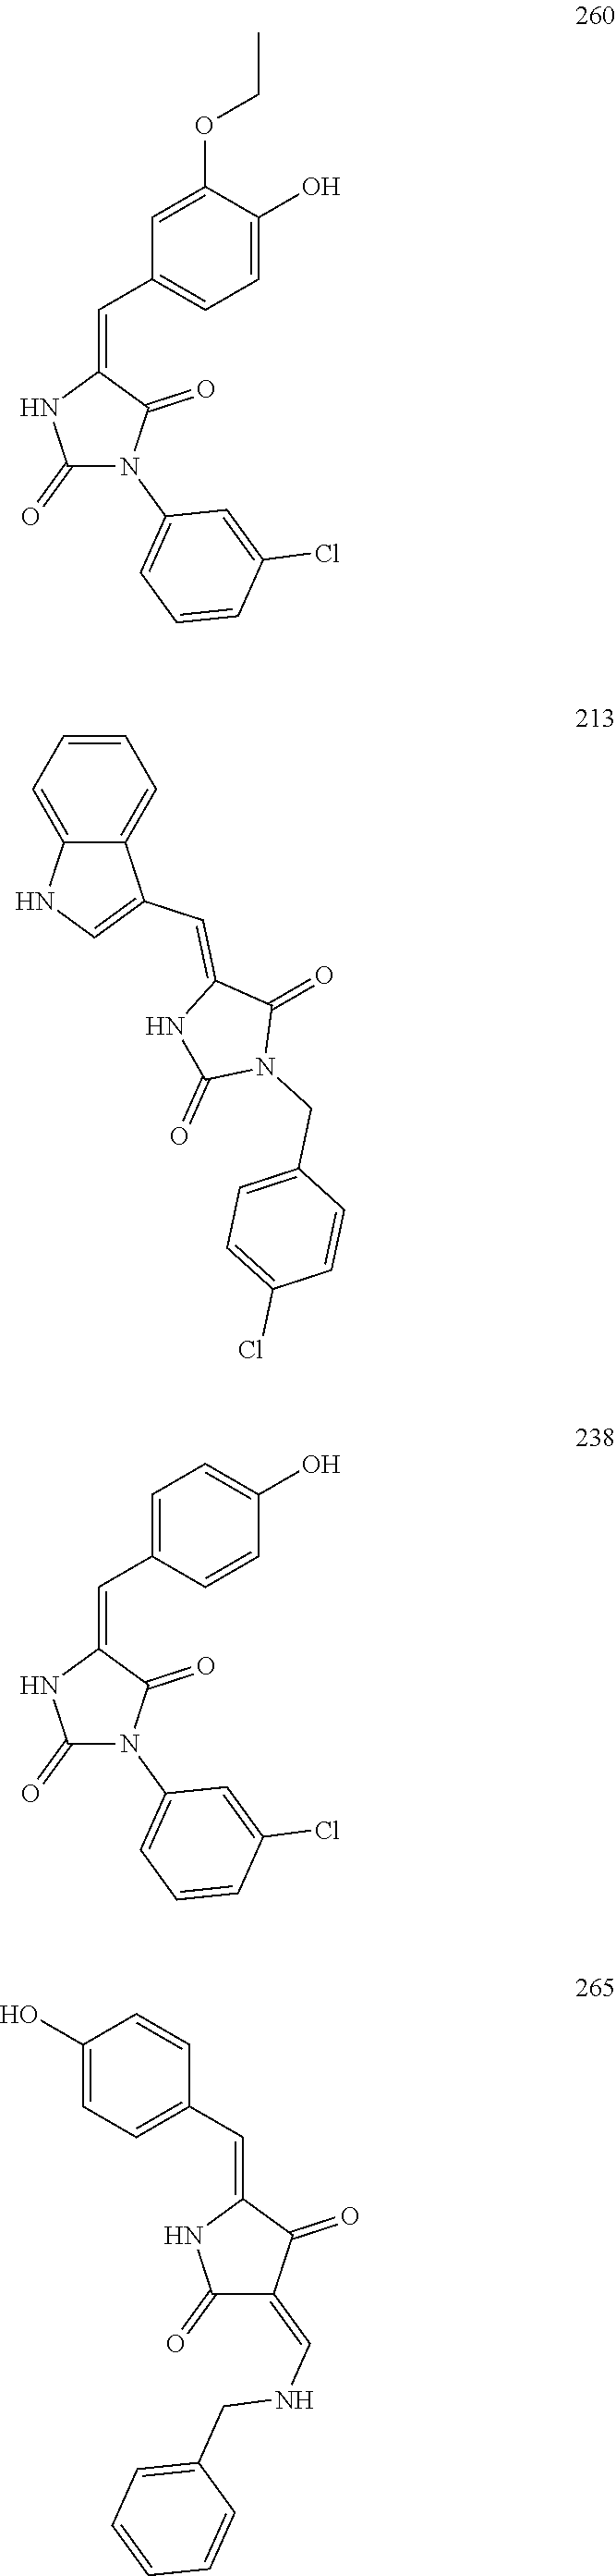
C1(=O)N(C2=CC=CC(Cl)=C2)C(=O)C(=CC2=CC=C(O)C(OCC)=C2)N1.C1(=O)N(C2=CC=CC(Cl)=C2)C(=O)C(=CC2=CC=C(O)C=C2)N1.C1=CC=C2C(=C1)C(C=C1NC(=O)N(CC3=CC=C(Cl)C=C3)C1=O)=CN2.C1(O)=CC=C(C=C2NC(=O)C(=CNCC3=CC=CC=C3)C2=O)C=C1
